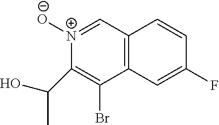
C12=C(C=[N+]([O-])C(C(O)C)=C1Br)C=CC(F)=C2
